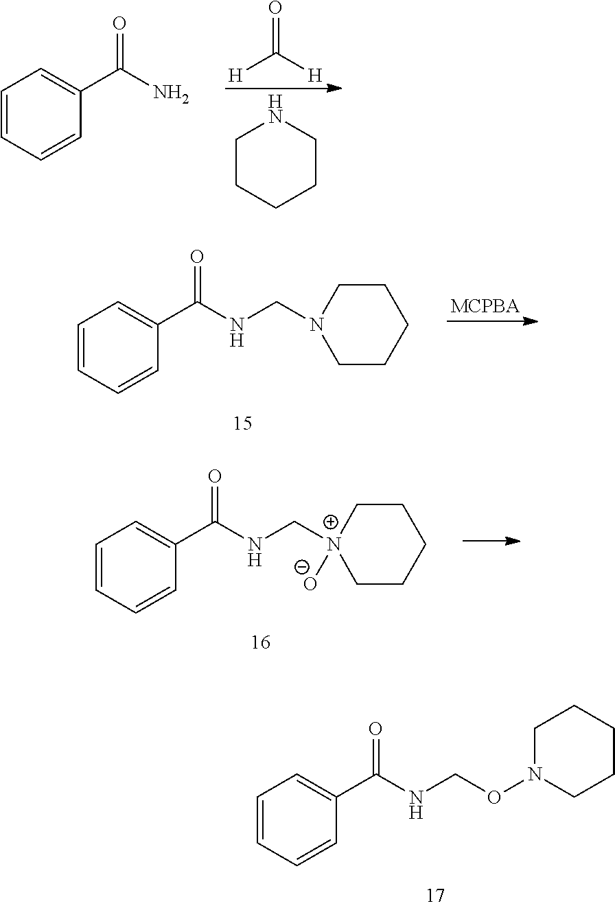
C1=CC=CC(C(NCON2CCCCC2)=O)=C1.[H]C([H])=O.C1CCCCN1.C1=CC=CC(C(N)=O)=C1.C1=CC=CC(C(NCN2CCCCC2)=O)=C1.C1=CC=CC(C(NC[N+]2([O-])CCCCC2)=O)=C1
